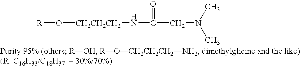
[R]O[CH2CH2CH2]NC(=O)CN(C)C
